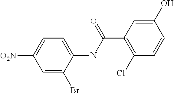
C1=C(Br)C(NC(C2=C(Cl)C=CC(O)=C2)=O)=CC=C1[O2N]
